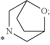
C1NCC2OC1CC2
